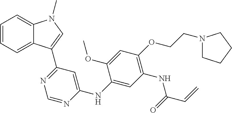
C1=C(NC2=CC(C3=CN(C)C4=CC=CC=C43)=NC=N2)C(OC)=CC(OCCN2CCCC2)=C1NC(C=C)=O
